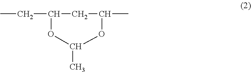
C1(C)OC(CC)CC(C)O1
